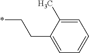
C(CC1=CC=CC=C1C)*
